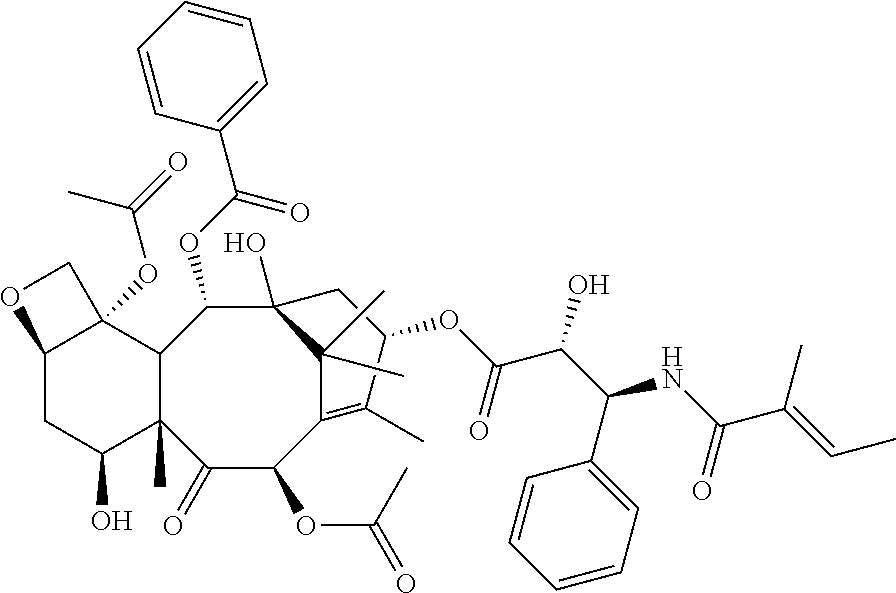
C1(=O)C(OC(=O)C)C2=C(C)C(OC(C(C(C3=CC=CC=C3)NC(C(=CC)C)=O)O)=O)CC(O)(C2(C)C)C(OC(C2=CC=CC=C2)=O)C2C1(C)C(O)CC1C2(OC(=O)C)CO1
